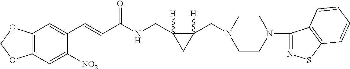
C1(C=CC(NCC2([H])C(CN3CCN(C4=NSC5=C4C=CC=C5)CC3)([H])C2)=O)=CC2=C(C=C1[NO2])OCO2
